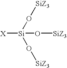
[X][Si](O[SiZ3])(O[SiZ3])O[SiZ3]
